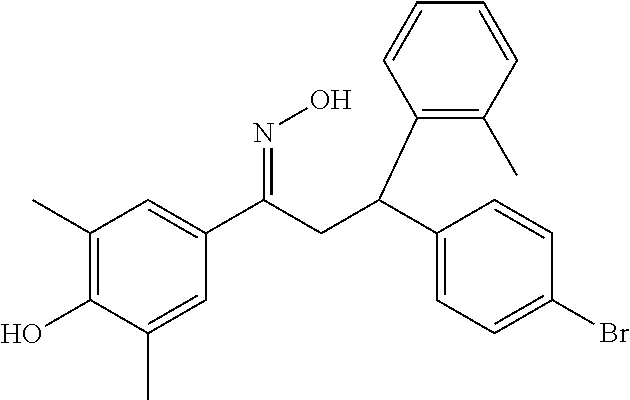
C1(C)=C(O)C(C)=CC(C(CC(C2=CC=C(Br)C=C2)C2=C(C)C=CC=C2)=NO)=C1
